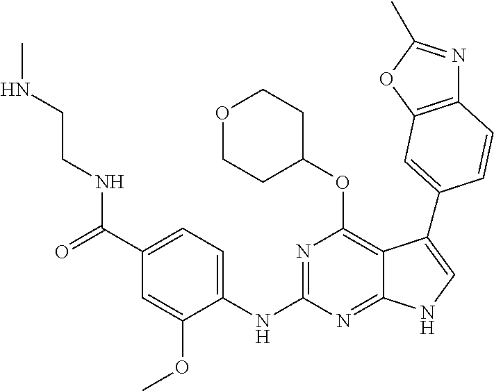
C1(C(=O)NCCNC)=CC=C(NC2=NC(OC3CCOCC3)=C3C(=N2)NC=C3C2=CC3=C(N=C(C)O3)C=C2)C(OC)=C1
